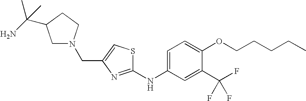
C(C1=CSC(NC2=CC=C(OCCCCC)C(C(F)(F)F)=C2)=N1)N1CC(C(N)(C)C)CC1
